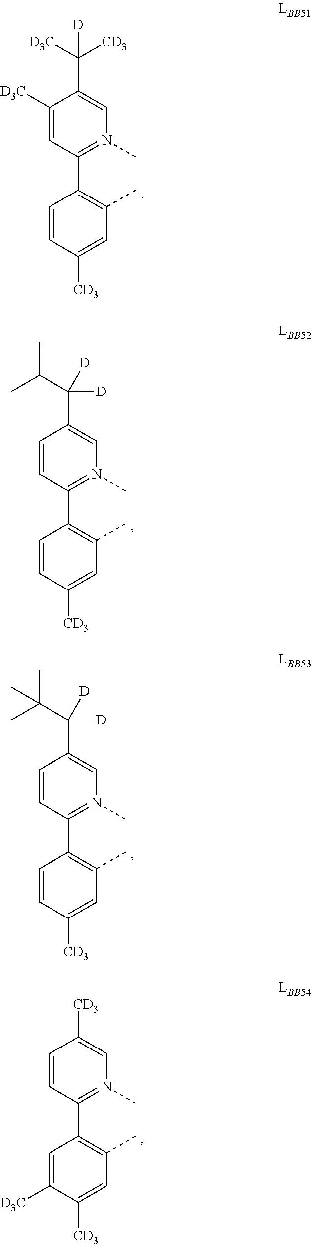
C1([D3C])=CC(C2=C(C)C=C([CD3])C=C2)=N(C)C=C1C([D3C])([CD3])[D].C1=CC(C2=C(C)C=C([CD3])C=C2)=N(C)C=C1C(C(C)C)([D])[D].C1=CC(C2=C(C)C=C([CD3])C=C2)=N(C)C=C1C(C(C)(C)C)([D])[D].C1=CC(C2=C(C)C=C([CD3])C([D3C])=C2)=N(C)C=C1[CD3]
